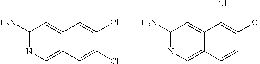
C1(N)=NC=C2C(=C1)C=C(Cl)C(Cl)=C2.C1(N)=NC=C2C(=C1)C(Cl)=C(Cl)C=C2
